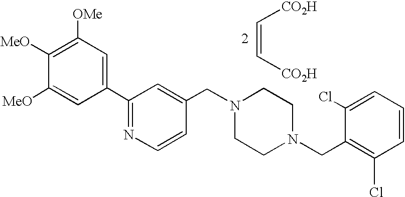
C(=C[CO2H])[CO2H].C1(C2=NC=CC(CN3CCN(CC4=C(Cl)C=CC=C4Cl)CC3)=C2)=CC([OMe])=C([MeO])C([MeO])=C1
